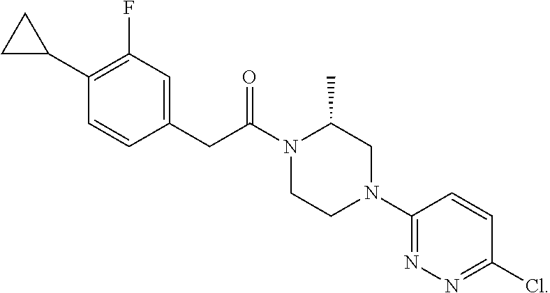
C1(CC(N2CCN(C3=NN=C(Cl)C=C3)CC2C)=O)=CC(F)=C(C2CC2)C=C1
